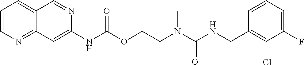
C1=CC(CNC(N(CCOC(NC2=CC3=NC=CC=C3C=N2)=O)C)=O)=C(Cl)C(F)=C1
